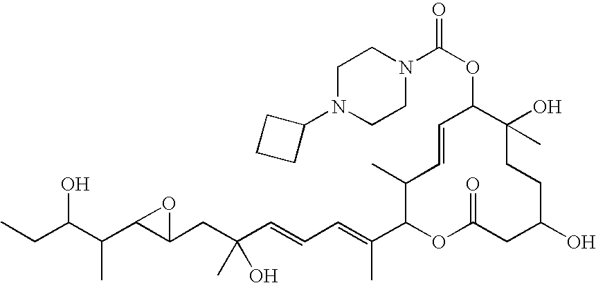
OC(C(C)C1C(CC(O)(C)C=CC=C(C)C2OC(=O)CC(O)CCC(C)(O)C(OC(N3CCN(C4CCC4)CC3)=O)C=CC2C)O1)CC
